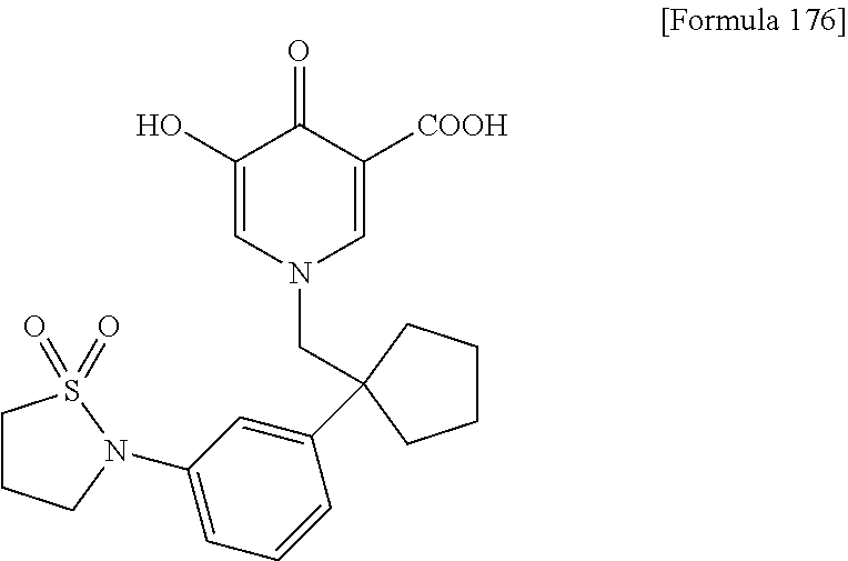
C1(O)=CN(CC2(C3=CC(N4CCCS4(=O)=O)=CC=C3)CCCC2)C=C([COOH])C1=O
